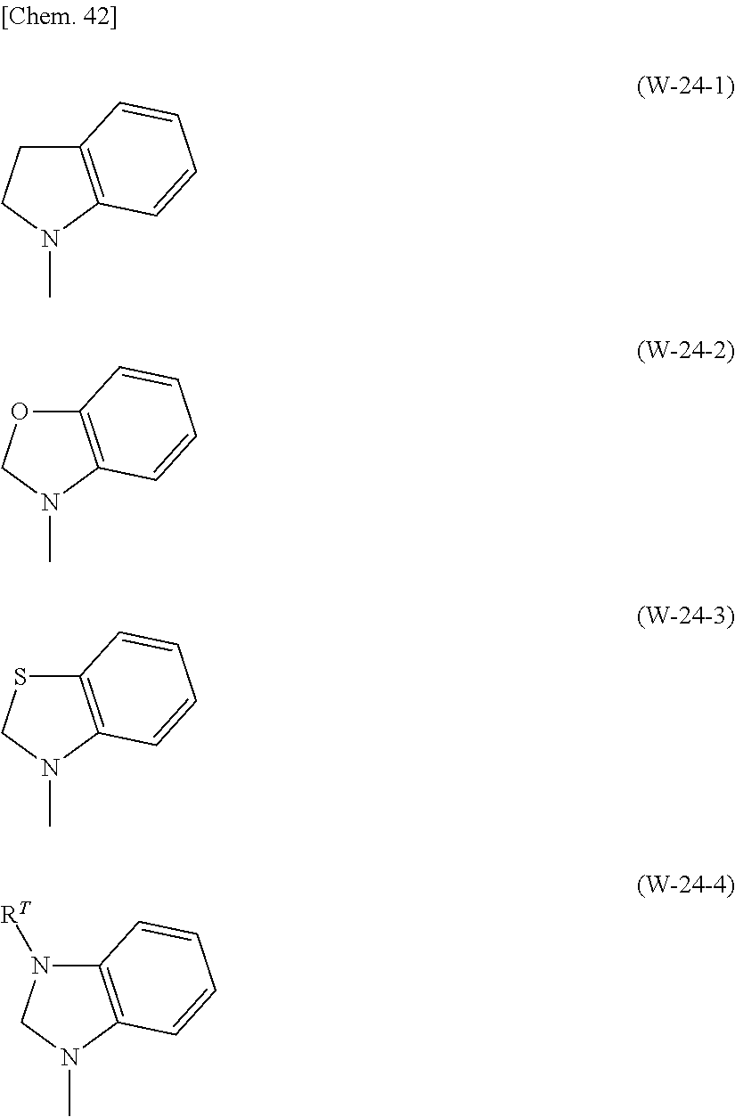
C12=C(N(C)CC1)C=CC=C2.C12=C(N(C)CO1)C=CC=C2.C12=C(N(C)CS1)C=CC=C2.C12=C(N(C)CN1[RT])C=CC=C2
